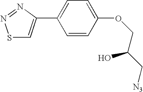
C1=C(C2=CSN=N2)C=CC(OCC(C[N3])O)=C1
